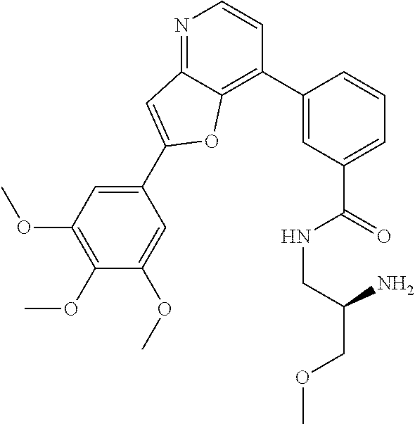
C1(OC)=C(OC)C=C(C2=CC3=NC=CC(C4=CC(C(=O)NCC(N)COC)=CC=C4)=C3O2)C=C1OC
